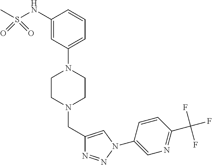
C1(NS(=O)(C)=O)=CC(N2CCN(CC3=CN(C4=CN=C(C(F)(F)F)C=C4)N=N3)CC2)=CC=C1
